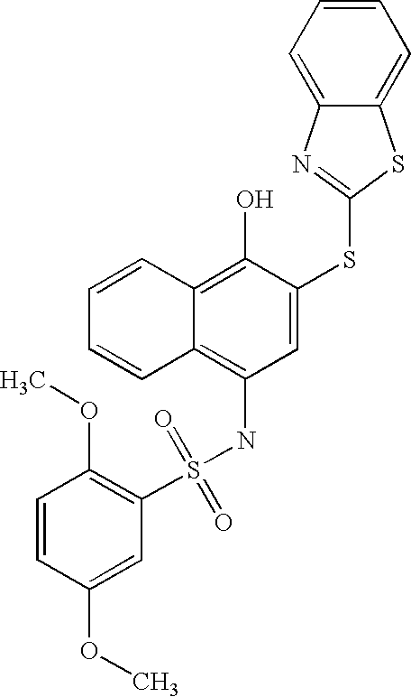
C1=CC=CC2=C(O)C(SC3=NC4=CC=CC=C4S3)=CC(NS(C3=C(OC)C=CC(OC)=C3)(=O)=O)=C12
